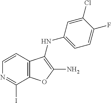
C1=CC2=C(C(I)=N1)OC(N)=C2NC1=CC=C(F)C(Cl)=C1
